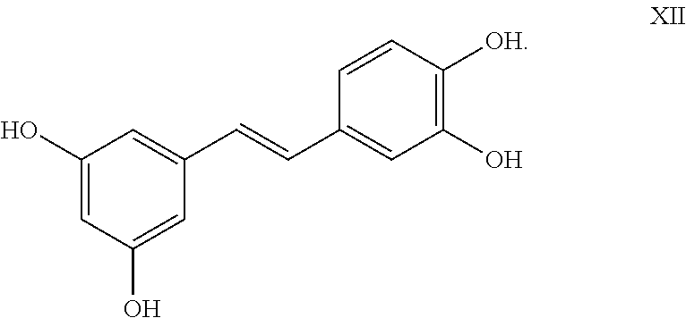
C1(O)=CC(O)=CC(C=CC2=CC(O)=C([OH])C=C2)=C1
